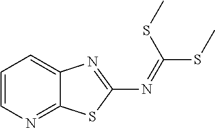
C1=CN=C2C(=C1)N=C(N=C(SC)SC)S2
